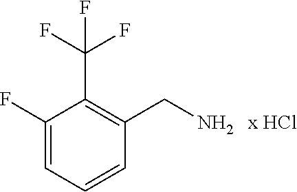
C1(F)=CC=CC(CN)=C1C(F)(F)F
